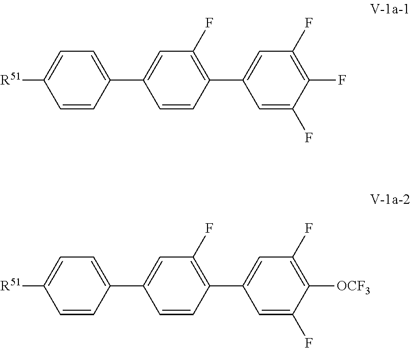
[R51]C1=CC=C(C2=CC(F)=C(C3=CC(F)=C(F)C(F)=C3)C=C2)C=C1.[R51]C1=CC=C(C2=CC(F)=C(C3=CC(F)=C([OCF3])C(F)=C3)C=C2)C=C1
